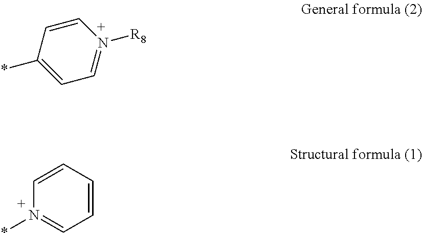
C1=CC(*)=CC=N1[R8].C1=CC=CN(*)=C1
